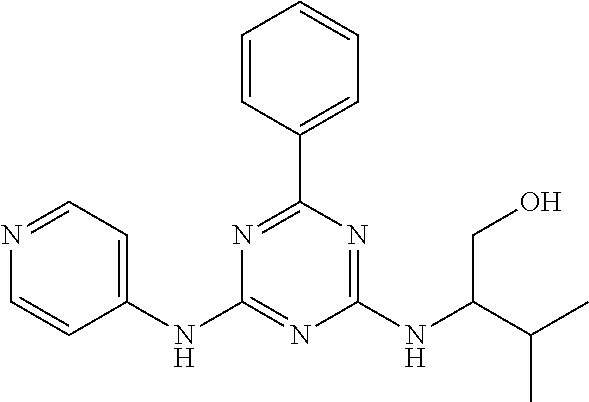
C1(NC2=CC=NC=C2)=NC(NC(C(C)C)CO)=NC(C2=CC=CC=C2)=N1
